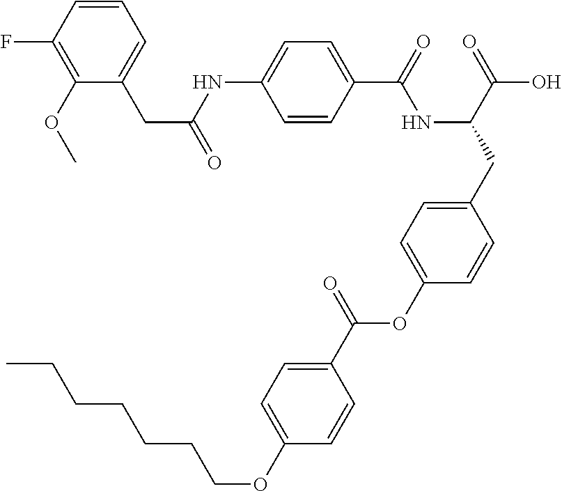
C1=CC(C(=O)NC(CC2=CC=C(OC(C3=CC=C(OCCCCCCC)C=C3)=O)C=C2)C(=O)O)=CC=C1NC(CC1=CC=CC(F)=C1OC)=O
